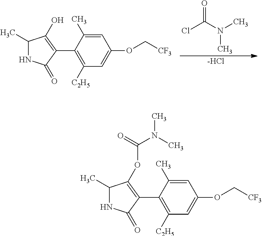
O=C(N(C)C)Cl.[-HCl].C1(C)NC(=O)C(C2=C([C2H5])C=C(OC[CF3])C=C2C)=C1O.C1(C)NC(=O)C(C2=C([C2H5])C=C(OC[CF3])C=C2C)=C1OC(=O)N(C)C
